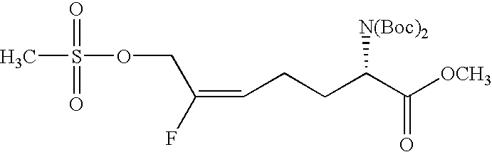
C(CCC(C([OCH3])=O)[N(Boc)2])=C(F)COS(=O)(=O)C
